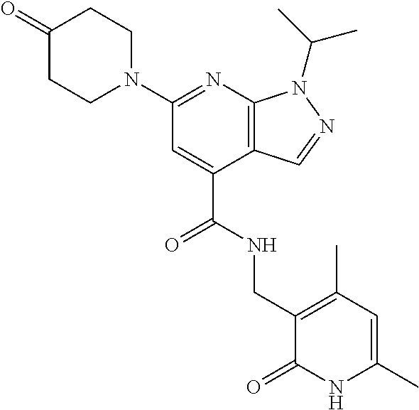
C1C(=O)CCN(C2=NC3=C(C(C(=O)NCC4=C(C)C=C(C)NC4=O)=C2)C=NN3C(C)C)C1
